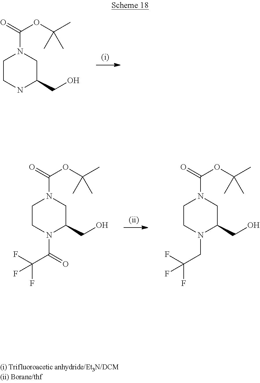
C1CNC(CO)CN1C(OC(C)(C)C)=O.C1CN(C(C(F)(F)F)=O)C(CO)CN1C(OC(C)(C)C)=O.C1CN(CC(F)(F)F)C(CO)CN1C(OC(C)(C)C)=O
